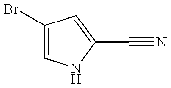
C1(Br)=CNC(C#N)=C1
